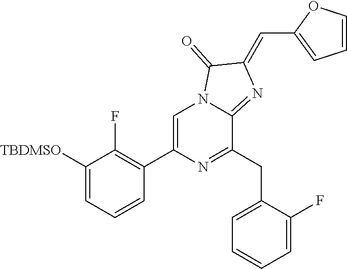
C1([TBDMSO])=CC=CC(C2=CN3C(=NC(=CC4=CC=CO4)C3=O)C(CC3=CC=CC=C3F)=N2)=C1F
